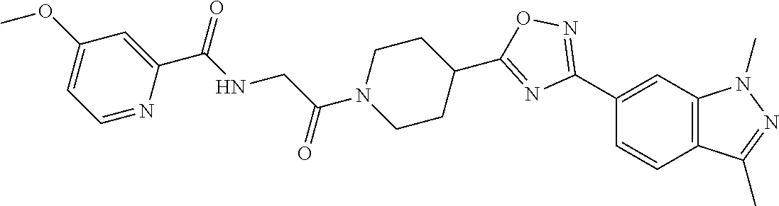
C1(C2=NOC(C3CCN(C(CNC(C4=CC(OC)=CC=N4)=O)=O)CC3)=N2)=CC2=C(C=C1)C(C)=NN2C
